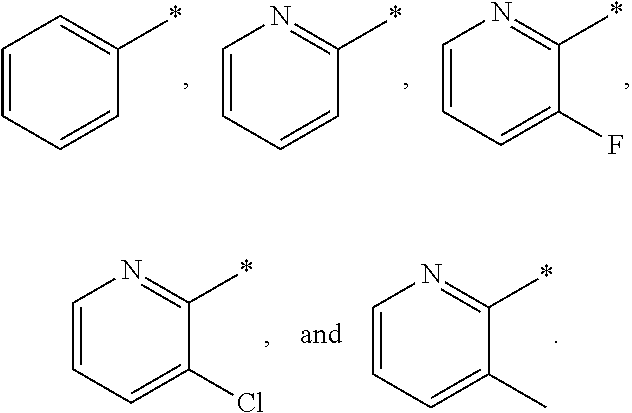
C1=CC=C(F)C(*)=N1.C1=CC=CC(*)=N1.C1=CC=CC(*)=C1.C1=CC=C(Cl)C(*)=N1.C1=CC=C(C)C(*)=N1
